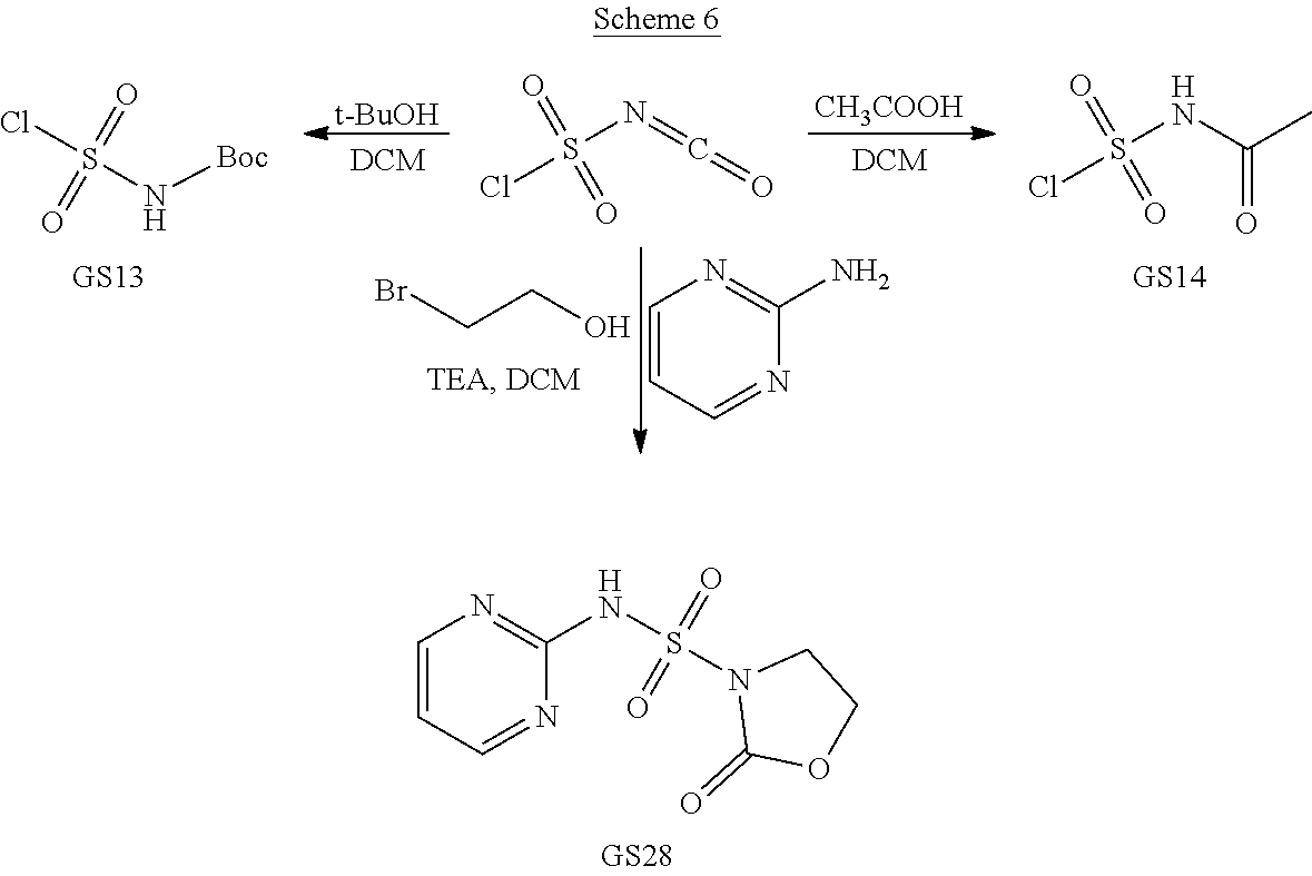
C1=CC=NC(NS(N2C(=O)OCC2)(=O)=O)=N1.[t-BuOH].[CH3COOH].BrCCO.C1=CC=NC(N)=N1.N([Boc])S(Cl)(=O)=O.C(C)(NS(Cl)(=O)=O)=O.C(=NS(Cl)(=O)=O)=O
